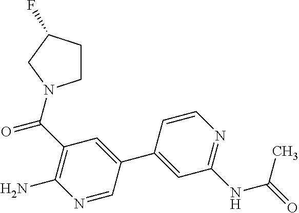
N1=CC(C2=CC(NC(=O)C)=NC=C2)=CC(C(=O)N2CCC(F)C2)=C1N
